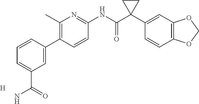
C1(C)=C(C2=CC(C(N)=O)=CC=C2)C=CC(NC(C2(C3=CC4=C(C=C3)OCO4)CC2)=O)=N1.[H]
